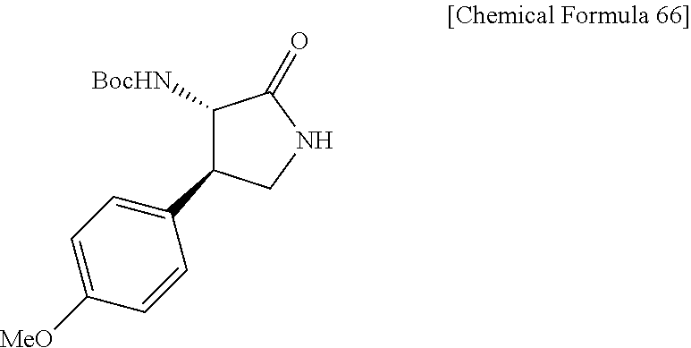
C1([BocHN])C(=O)NCC1C1=CC=C([MeO])C=C1
